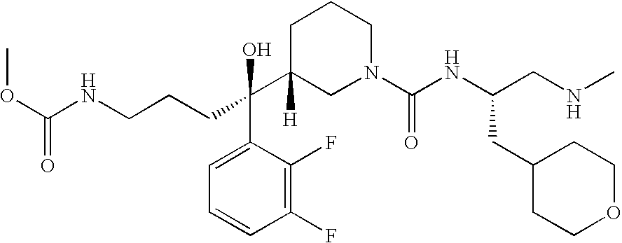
C(C1([H])CN(C(NC(CC2CCOCC2)CNC)=O)CCC1)(C1=CC=CC(F)=C1F)(O)CCCNC(OC)=O
